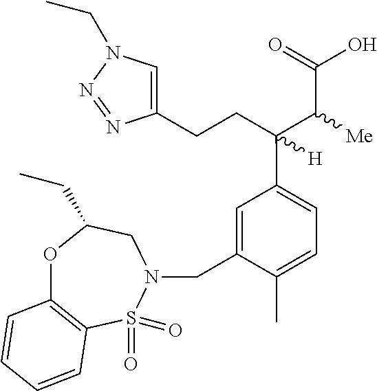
C1(CCC(C2=CC=C(C)C(CN3CC(CC)OC4=C(S3(=O)=O)C=CC=C4)=C2)(C(C(O)=O)[Me])[H])=CN(CC)N=N1
